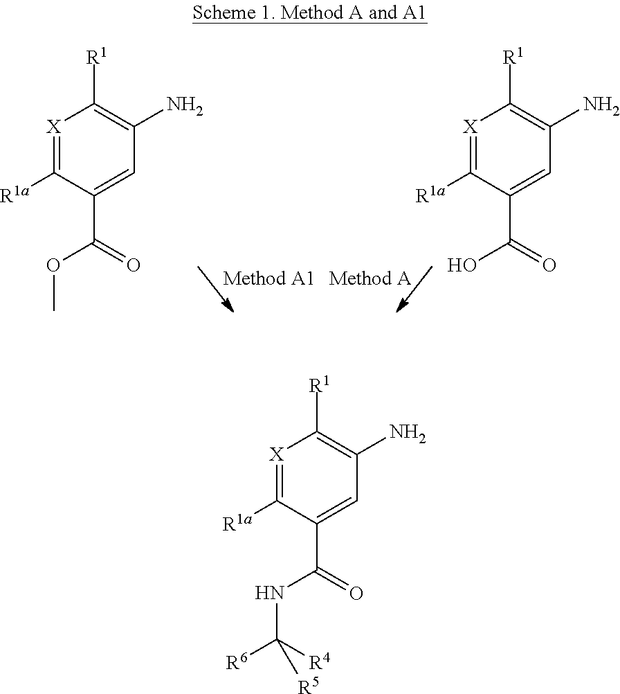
[X]1=C([R1a])C(C(OC)=O)=CC(N)=C1[R1].[X]1=C([R1a])C(C(O)=O)=CC(N)=C1[R1].[X]1=C([R1a])C(C(NC([R6])([R4])[R5])=O)=CC(N)=C1[R1]
